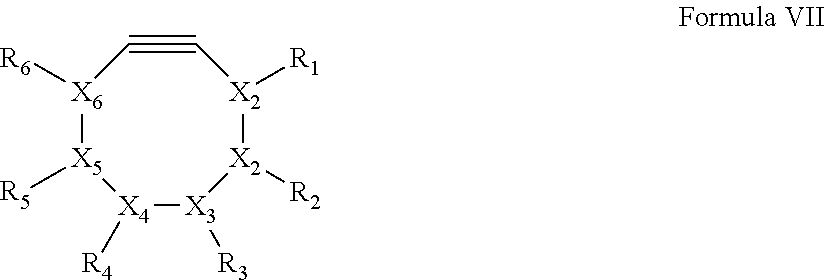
[X6]1([R6])[X5]([R5])[X4]([R4])[X3]([R3])[X2]([R2])[X2]([R1])C#C1
